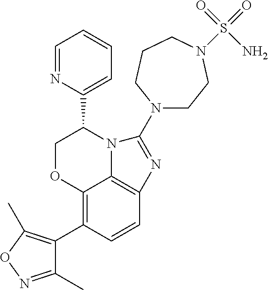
C12=C(C3=C(C)ON=C3C)C=CC3=C1N(C(C1=CC=CC=N1)CO2)C(N1CCN(S(=O)(=O)N)CCC1)=N3
